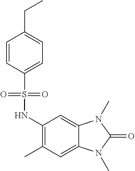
C1=CC(S(NC2=C(C)C=C3C(=C2)N(C)C(=O)N3C)(=O)=O)=CC=C1CC
